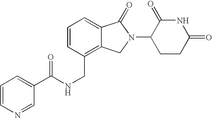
C1(C(NCC2=C3C(=CC=C2)C(=O)N(C2CCC(=O)NC2=O)C3)=O)=CC=CN=C1
